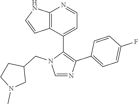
C1=C(C2=C(C3=CC=C(F)C=C3)N=CN2CC2CCN(C)C2)C2=C(N=C1)NC=C2
